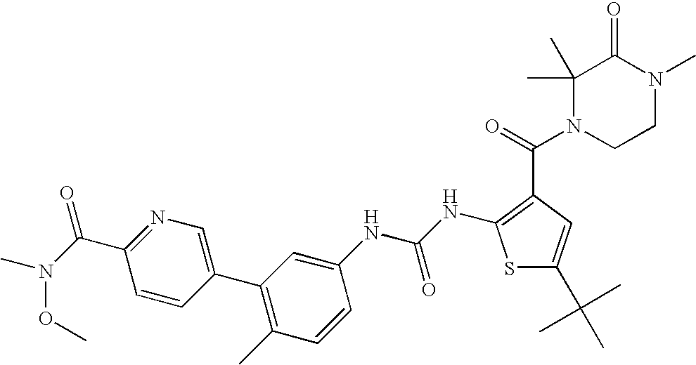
C1=CC(C2=C(C)C=CC(NC(NC3=C(C(=O)N4CCN(C)C(=O)C4(C)C)C=C(C(C)(C)C)S3)=O)=C2)=CN=C1C(=O)N(C)OC
